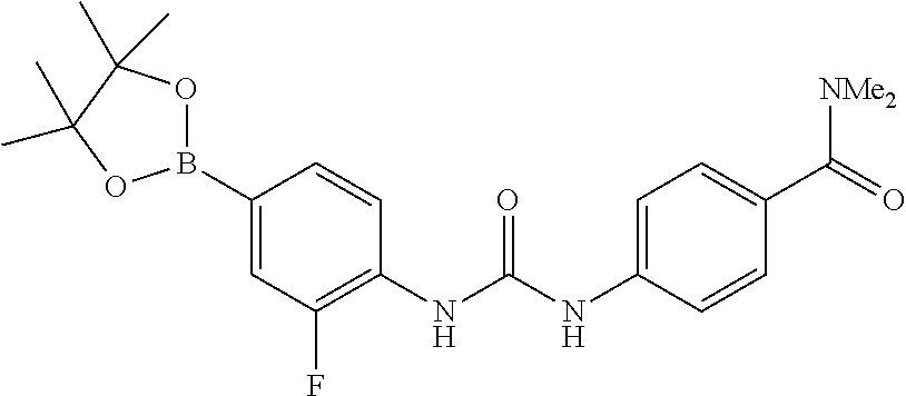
C1=C(B2OC(C)(C)C(C)(C)O2)C=CC(NC(NC2=CC=C(C(=O)[NMe2])C=C2)=O)=C1F
